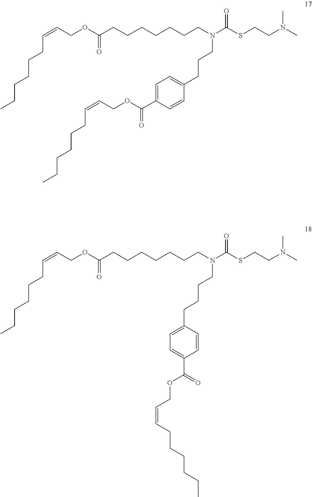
CCCCCCC=CCOC(CCCCCCCN(C(SCCN(C)C)=O)CCCC1=CC=C(C(OCC=CCCCCCC)=O)C=C1)=O.CCCCCCC=CCOC(CCCCCCCN(C(SCCN(C)C)=O)CCCCC1=CC=C(C(=O)OCC=CCCCCCC)C=C1)=O
